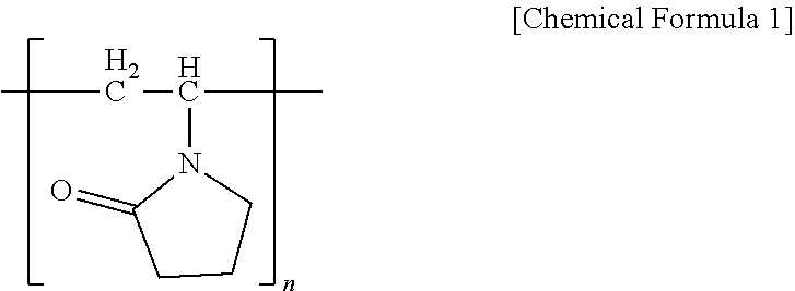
C1CN(C(C)CC)C(=O)C1
